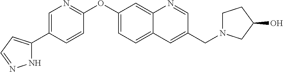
N1C(C2=CN=C(OC3=CC=C4C(=C3)N=CC(CN3CCC(O)C3)=C4)C=C2)=CC=N1
